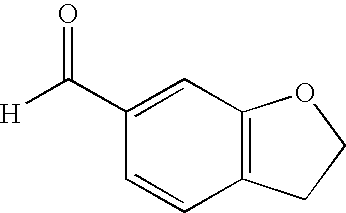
[H]C(=O)C1=CC2=C(C=C1)CCO2
